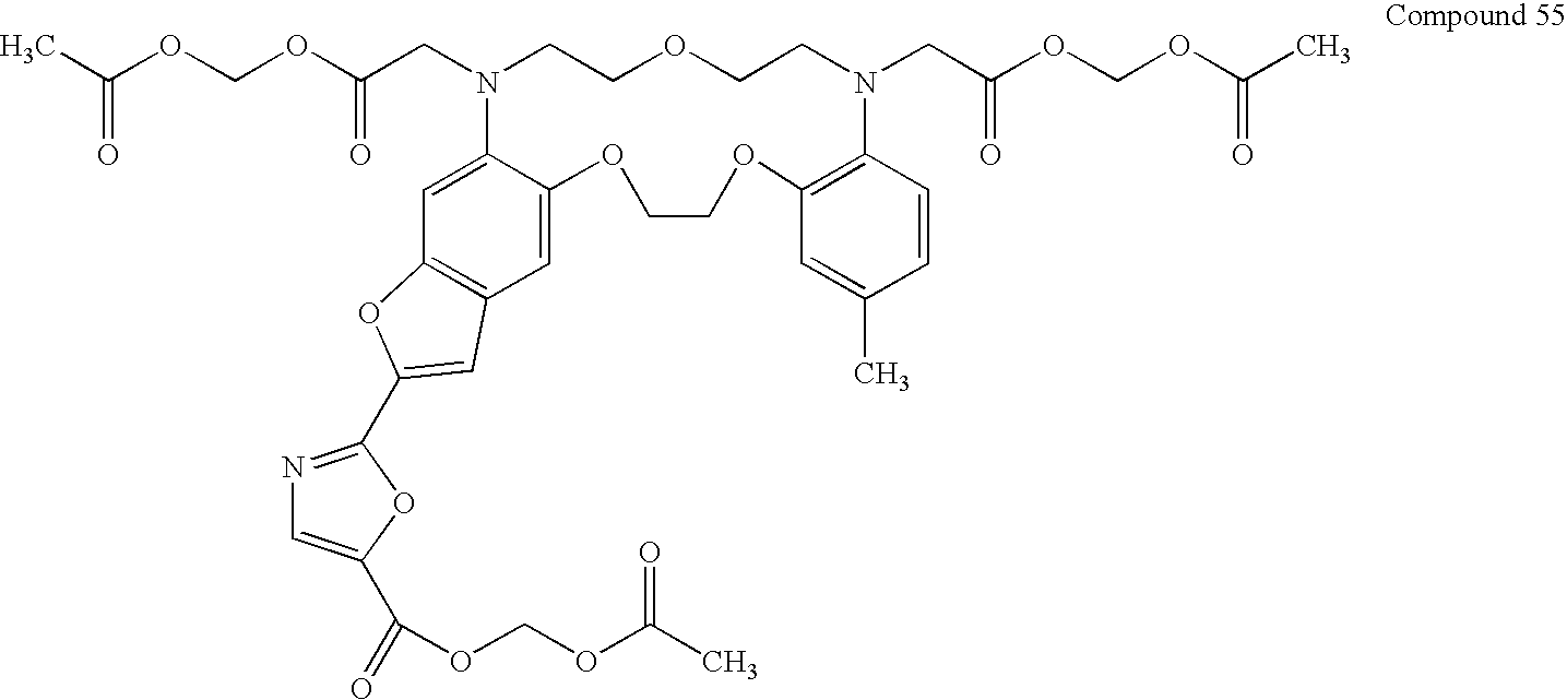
C1=C2C(=CC3=C1C=C(C1=NC=C(C(=O)OCOC(C)=O)O1)O3)N(CC(OCOC(C)=O)=O)CCOCCN(CC(OCOC(C)=O)=O)C1=C(OCCO2)C=C(C)C=C1
